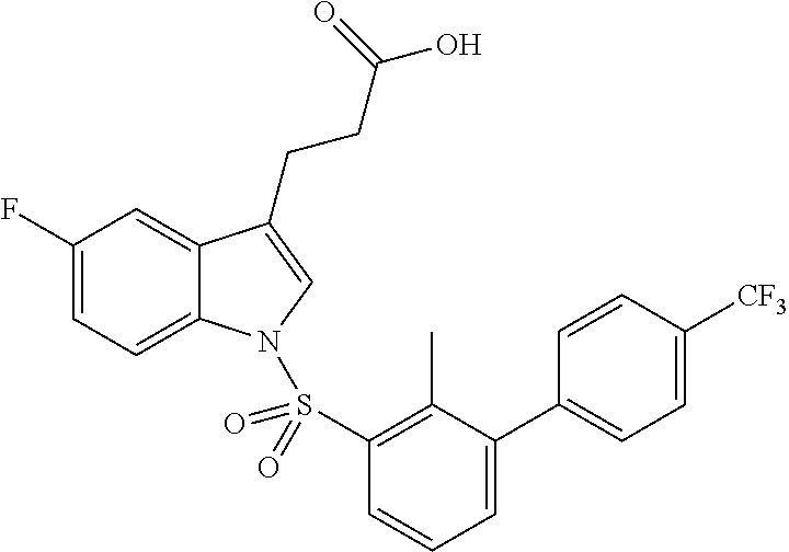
C1(F)=CC=C2C(=C1)C(CCC(O)=O)=CN2S(C1=C(C)C(C2=CC=C([CF3])C=C2)=CC=C1)(=O)=O
